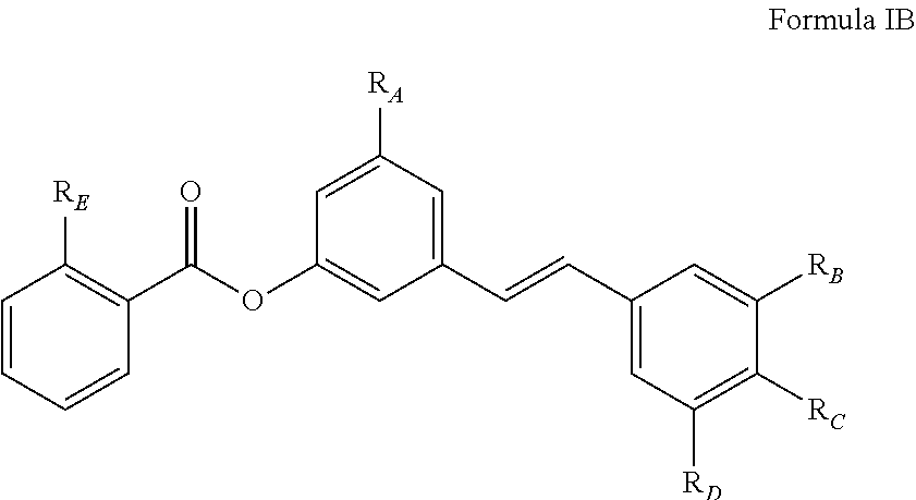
C1=C([RA])C=C(C=CC2=CC([RD])=C([RC])C([RB])=C2)C=C1OC(C1=C([RE])C=CC=C1)=O
